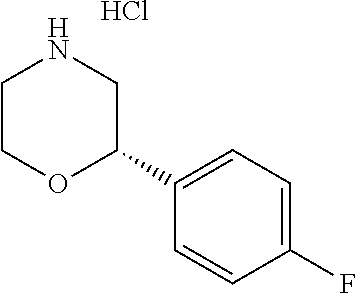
N1CCOC(C2=CC=C(F)C=C2)C1.Cl
